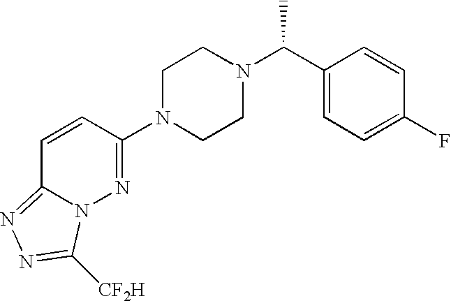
C1=CC(N2CCN(C(C3=CC=C(F)C=C3)C)CC2)=NN2C1=NN=C2[CF2H]
